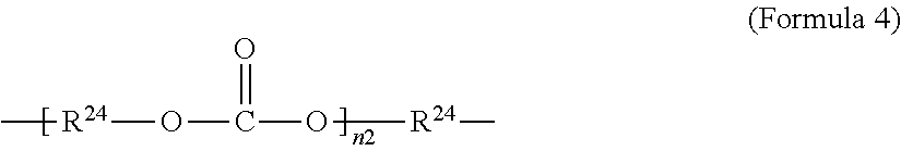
C[R24]OC(O[R24]C)=O
